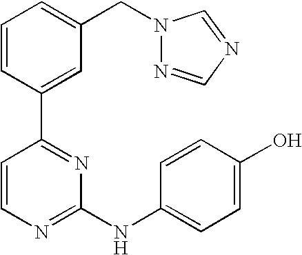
C1=CC(C2=NC(NC3=CC=C(O)C=C3)=NC=C2)=CC(CN2N=CN=C2)=C1
